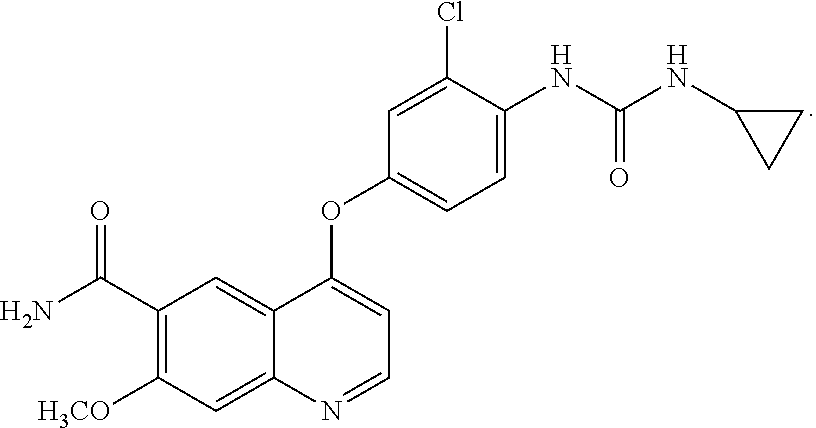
C1(C(=O)N)=C([H3CO])C=C2C(=C1)C(OC1=CC=C(NC(NC3CC3)=O)C(Cl)=C1)=CC=N2
